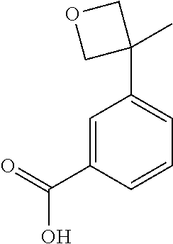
C1=C(C(=O)O)C=CC=C1C1(C)COC1
